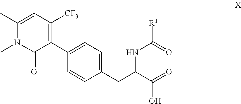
O=C1C(C2=CC=C(CC(C(=O)O)NC(=O)[R1])C=C2)=C([CF3])C=C(C)N1C
